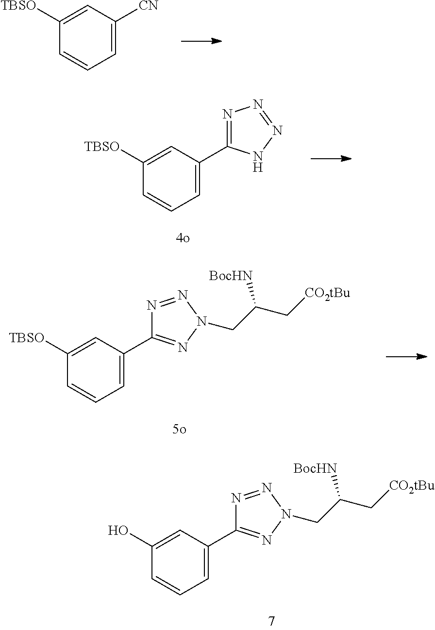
C1=C(C2=NN=NN2)C=C([TBSO])C=C1.C1=C(C2=NN(CC(C[CO2tBu])[BocHN])N=N2)C=C([TBSO])C=C1.C1=C(C2=NN(CC(C[CO2tBu])[BocHN])N=N2)C=C(O)C=C1.C1=C([CN])C=C([TBSO])C=C1
